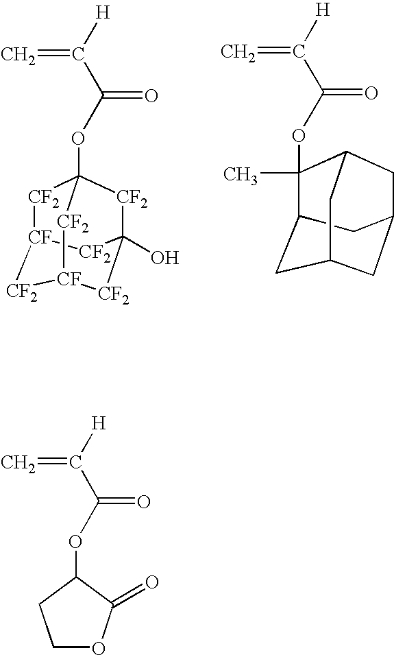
O(C(=O)C(=C)[H])C12[CF2][CF]3[CF2][CF]([CF2]C(O)([CF2]1)[CF2]3)[CF2]2.O(C(=O)C(=C)[H])C1(C)C2CC3CC(CC1C3)C2.O(C(=O)C(=C)[H])C1CCOC1=O
